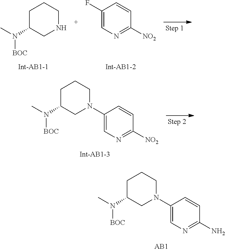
N(C)(C1CCCNC1)[BOC].C1=CC([NO2])=NC=C1F.N(C)(C1CCCN(C2=CN=C([NO2])C=C2)C1)[BOC].N(C)(C1CCCN(C2=CN=C(N)C=C2)C1)[BOC]
